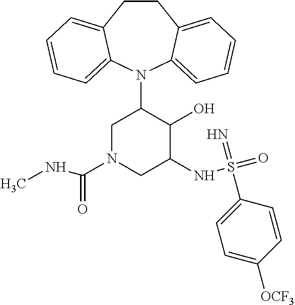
C12=CC=CC=C1N(C1CN(C(=O)NC)CC(NS(=O)(=N)C3=CC=C([OCF3])C=C3)C1O)C1=CC=CC=C1CC2
